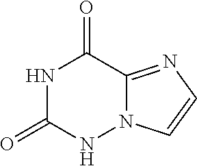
O=C1NN2C(=NC=C2)C(=O)N1
